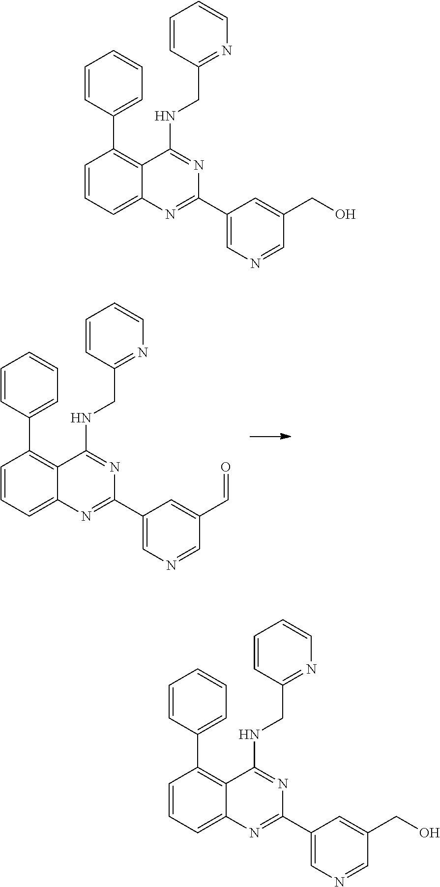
C1=CC=C2C(=C1C1=CC=CC=C1)C(NCC1=NC=CC=C1)=NC(C1=CN=CC(C=O)=C1)=N2.C1=CC=C2C(=C1C1=CC=CC=C1)C(NCC1=NC=CC=C1)=NC(C1=CN=CC(CO)=C1)=N2.C1=CC=C2C(=C1C1=CC=CC=C1)C(NCC1=NC=CC=C1)=NC(C1=CN=CC(CO)=C1)=N2
